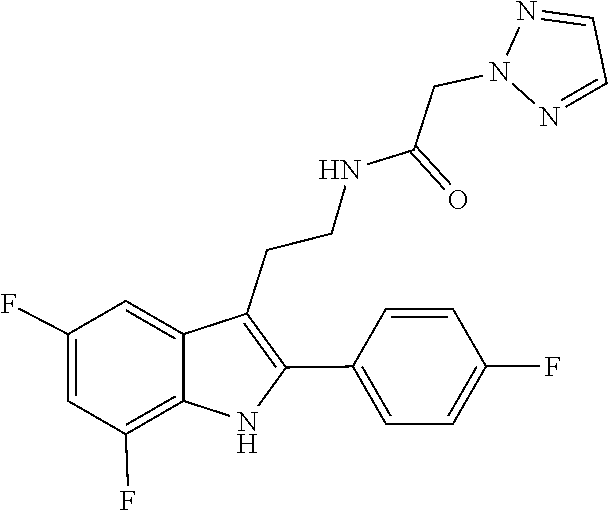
C1=CC(F)=CC=C1C1=C(CCNC(CN2N=CC=N2)=O)C2=CC(F)=CC(F)=C2N1
